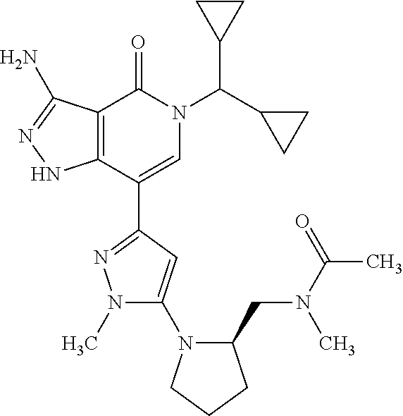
C12=C(C(C3=NN(C)C(N4C(CN(C)C(C)=O)CCC4)=C3)=CN(C(C3CC3)C3CC3)C1=O)NN=C2N
